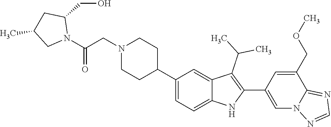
C1(C2CCN(CC(=O)N3C(CO)CC(C)C3)CC2)=CC=C2C(=C1)C(C(C)C)=C(C1=CN3C(=NC=N3)C(COC)=C1)N2
